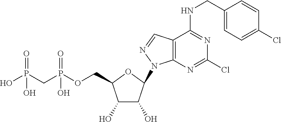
C1(O)C(O)C(N2C3=C(C=N2)C(NCC2=CC=C(Cl)C=C2)=NC(Cl)=N3)OC1COP(CP(O)(=O)O)(=O)O
